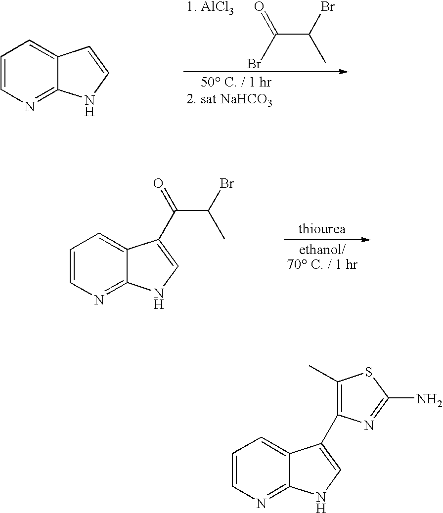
C(C(Br)C)(Br)=O.C1=CN=C2C(=C1)C=CN2.C1=CN=C2C(=C1)C(C(C(Br)C)=O)=CN2.C1=CN=C2C(=C1)C(C1=C(C)SC(N)=N1)=CN2
